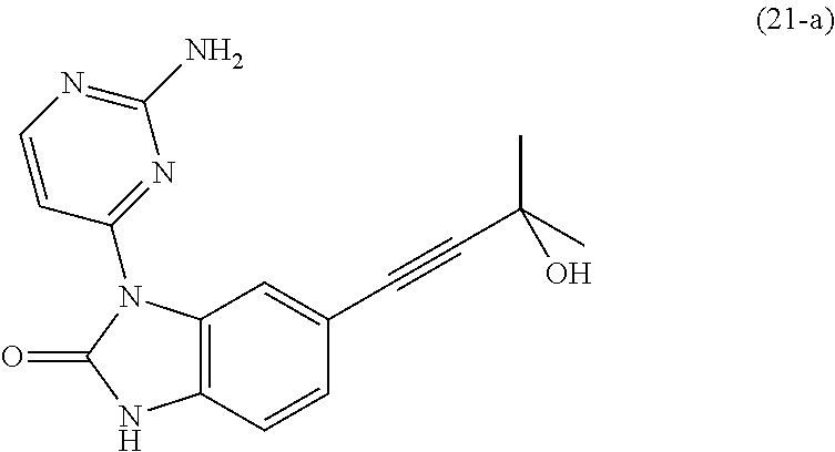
C12=C(C=CC(C#CC(C)(C)O)=C1)NC(=O)N2C1=NC(N)=NC=C1
